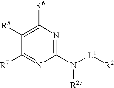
[R7]C1=NC(N([L1][R2])[R2c])=NC([R6])=C1[R5]
